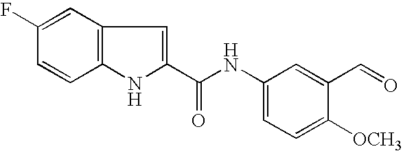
C12=C(C=C(F)C=C1)C=C(C(NC1=CC=C([OCH3])C(C=O)=C1)=O)N2
